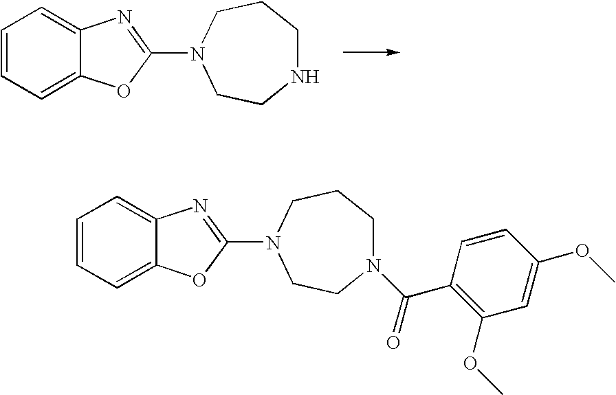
C1=CC=C2C(=C1)N=C(N1CCNCCC1)O2.C1=CC=C2C(=C1)N=C(N1CCN(C(C3=C(OC)C=C(OC)C=C3)=O)CCC1)O2
